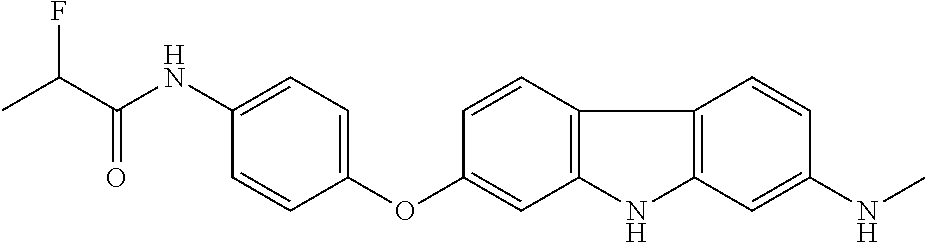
C1=CC(OC2=CC3=C(C=C2)C2=C(N3)C=C(NC)C=C2)=CC=C1NC(C(C)F)=O
